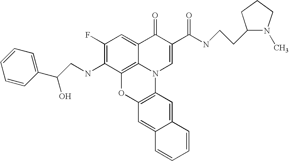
C1(F)=C(NCC(C2=CC=CC=C2)O)C2=C3C(=C1)C(=O)C(C(NCCC1N(C)CCC1)=O)=CN3C1=C(O2)C=C2C(=C1)C=CC=C2
